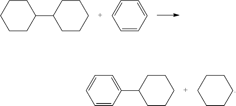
C1CCCCC1C1CCCCC1.C1=CC=CC=C1.C1=C(C2CCCCC2)C=CC=C1.C1CCCCC1
